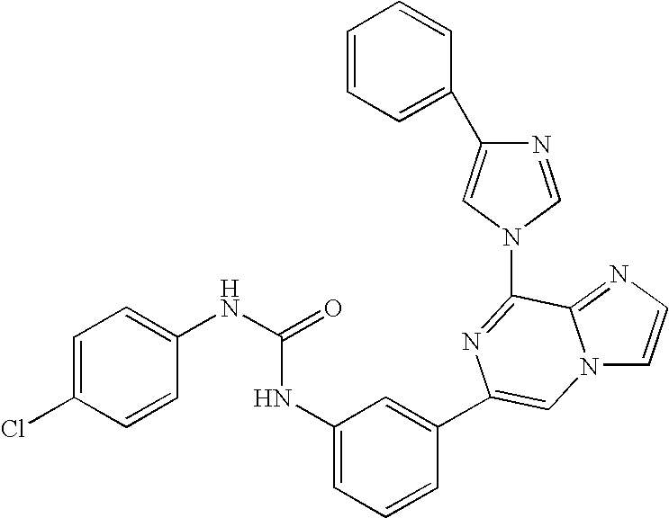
N12C=CN=C1C(N1C=NC(C3=CC=CC=C3)=C1)=NC(C1=CC(NC(NC3=CC=C(Cl)C=C3)=O)=CC=C1)=C2
